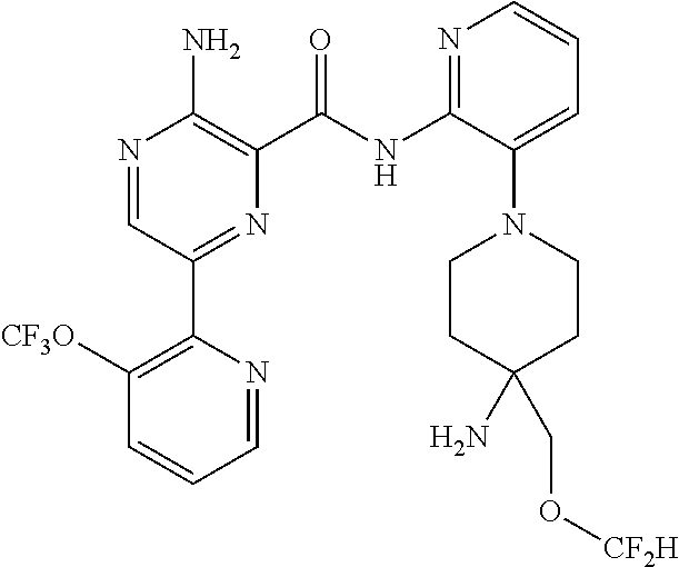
N1=CC(C2=C([CF3O])C=CC=N2)=NC(C(NC2=NC=CC=C2N2CCC(N)(CO[CF2H])CC2)=O)=C1N
